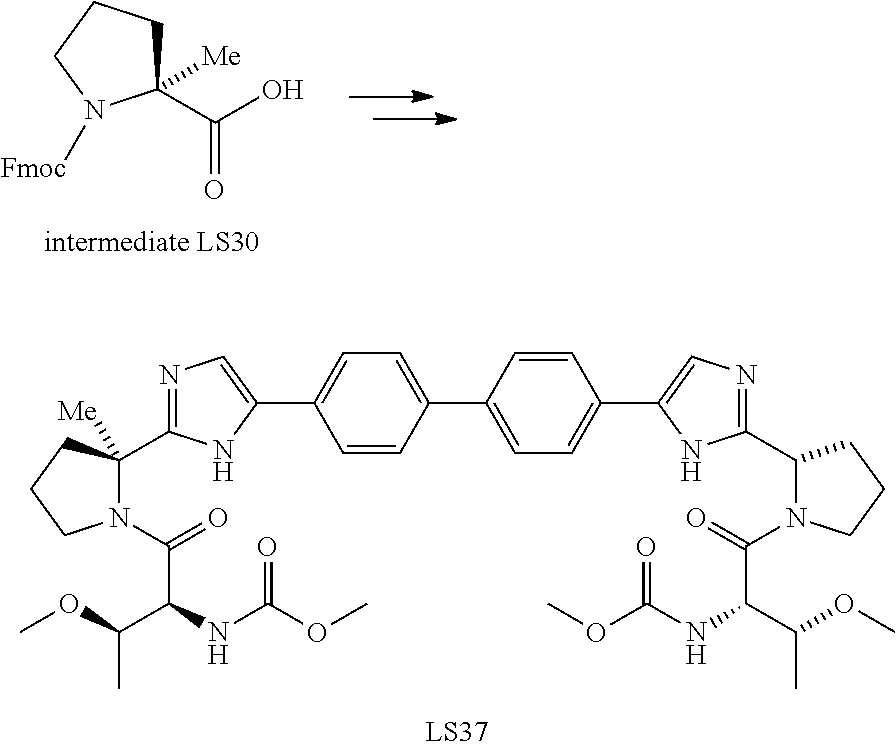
C1(C(O)=O)([Me])CCCN1[Fmoc].C1=CC(C2=CC=C(C3=CN=C(C4N(C(=O)C(NC(OC)=O)C(OC)C)CCC4)N3)C=C2)=CC=C1C1=CN=C(C2([Me])CCCN2C(C(C(OC)C)NC(=O)OC)=O)N1
